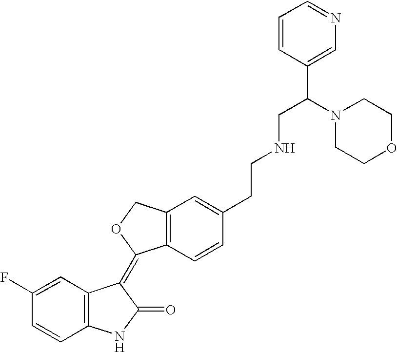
C1=C(F)C=CC2=C1C(=C1C3=C(CO1)C=C(CCNCC(N1CCOCC1)C1=CN=CC=C1)C=C3)C(=O)N2
